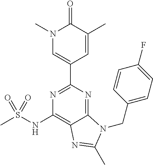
C1(NS(C)(=O)=O)=C2C(=NC(C3=CN(C)C(=O)C(C)=C3)=N1)N(CC1=CC=C(F)C=C1)C(C)=N2
